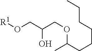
O(CC(CO[R1])O)C(CCCCCC)C
